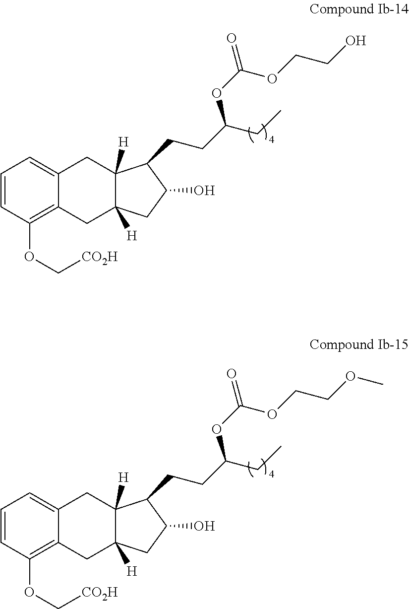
C1=CC(OC[CO2H])=C2C(=C1)CC1([H])C([H])(C2)CC(O)C1CCC(CC)OC(=O)OCCO.C1=CC(OC[CO2H])=C2C(=C1)CC1([H])C([H])(C2)CC(O)C1CCC(CC)OC(=O)OCCOC
